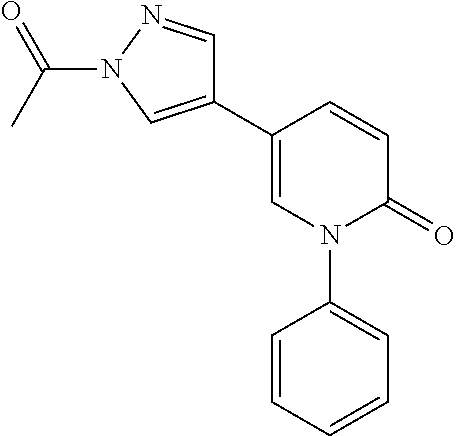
C1=CC(C2=CN(C(=O)C)N=C2)=CN(C2=CC=CC=C2)C1=O
